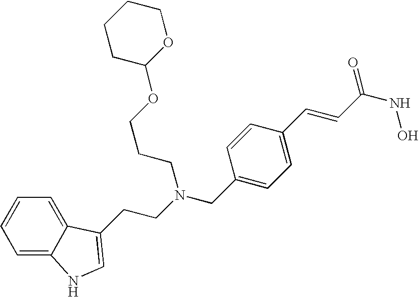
C1=C2C(=CC=C1)C(CCN(CC1=CC=C(C=CC(NO)=O)C=C1)CCCOC1OCCCC1)=CN2
